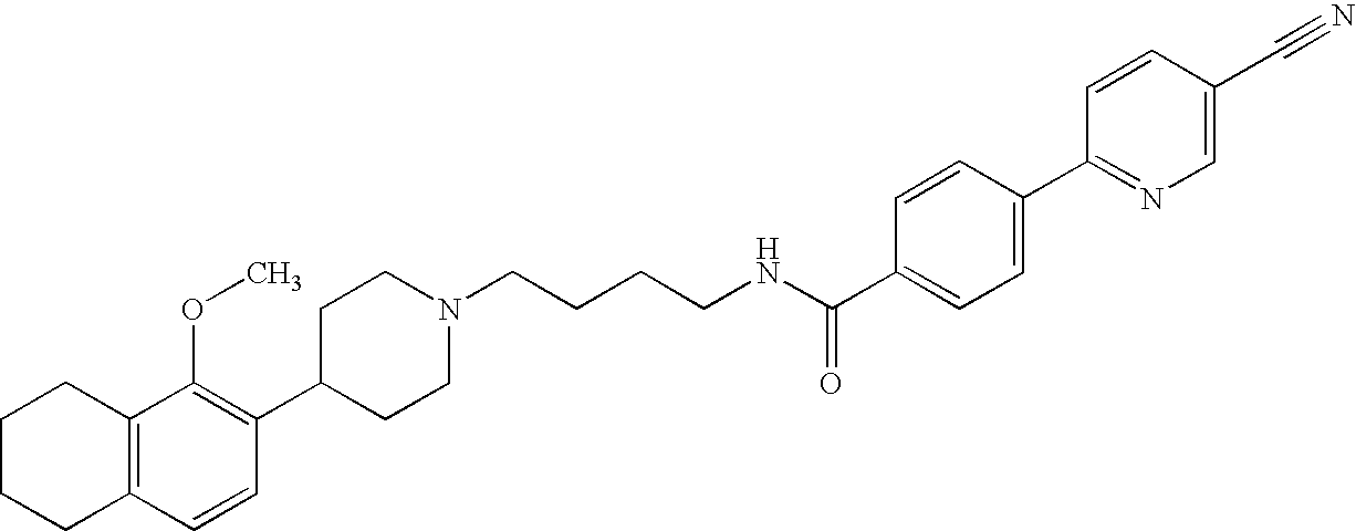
C1(C2=C(OC)C3=C(C=C2)CCCC3)CCN(CCCCNC(=O)C2=CC=C(C3=NC=C(C#N)C=C3)C=C2)CC1
